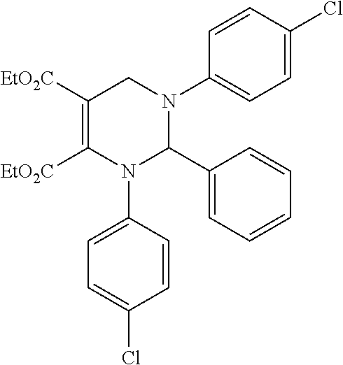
C1([EtO2C])=C([EtO2C])N(C2=CC=C(Cl)C=C2)C(C2=CC=CC=C2)N(C2=CC=C(Cl)C=C2)C1
